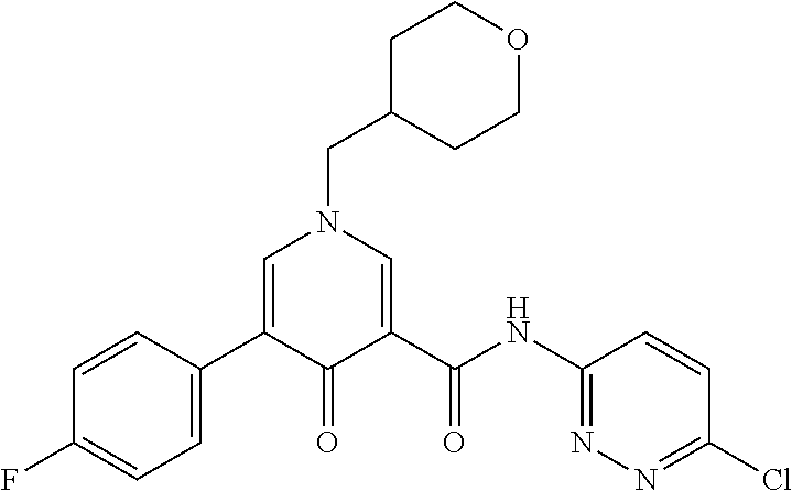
C1C(CN2C=C(C3=CC=C(F)C=C3)C(=O)C(C(NC3=NN=C(Cl)C=C3)=O)=C2)CCOC1
